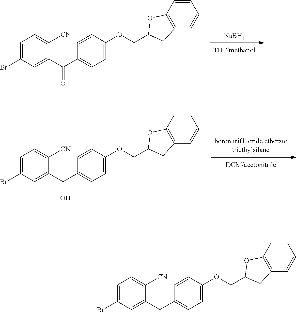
[NaBH4].C1=C(Br)C=C(C(C2=CC=C(OCC3OC4=C(C=CC=C4)C3)C=C2)=O)C([CN])=C1.C1=C(Br)C=C(C(C2=CC=C(OCC3OC4=C(C=CC=C4)C3)C=C2)O)C([CN])=C1.C1=C(Br)C=C(CC2=CC=C(OCC3OC4=C(C=CC=C4)C3)C=C2)C([CN])=C1
